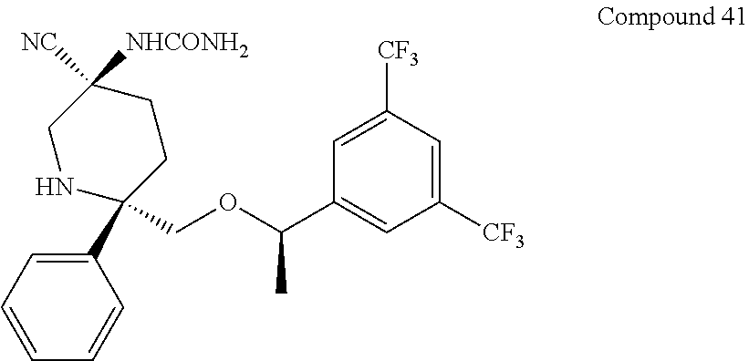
C1([CF3])=CC(C(OCC2(C3=CC=CC=C3)CCC([NHCONH2])([NC])CN2)C)=CC([CF3])=C1
